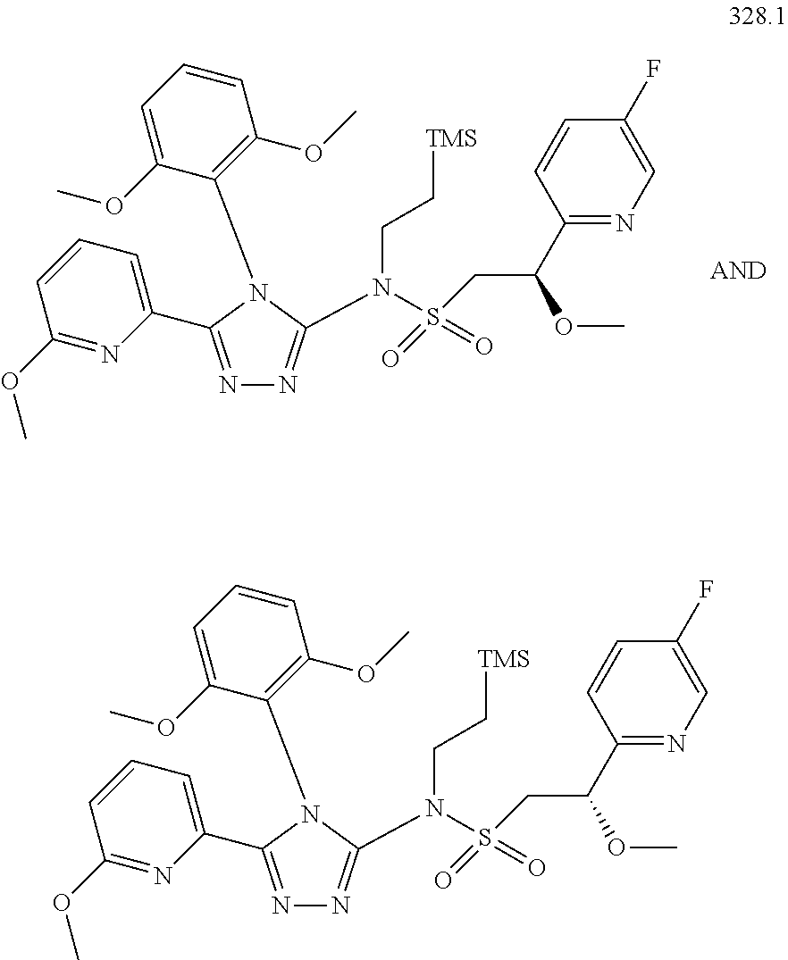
C1=C(C2=NN=C(N(CC[TMS])S(CC(C3=NC=C(F)C=C3)OC)(=O)=O)N2C2=C(OC)C=CC=C2OC)N=C(OC)C=C1.C1=C(C2=NN=C(N(CC[TMS])S(CC(C3=NC=C(F)C=C3)OC)(=O)=O)N2C2=C(OC)C=CC=C2OC)N=C(OC)C=C1
